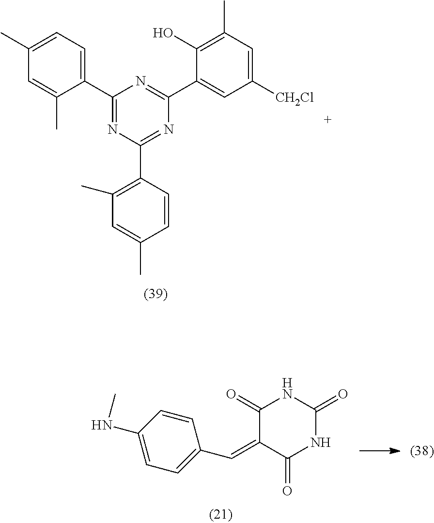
N1C(=O)C(=CC2=CC=C(NC)C=C2)C(=O)NC1=O.C1=C(C)C=C(C)C(C2=NC(C3=C(C)C=C(C)C=C3)=NC(C3=CC([CH2Cl])=CC(C)=C3O)=N2)=C1
